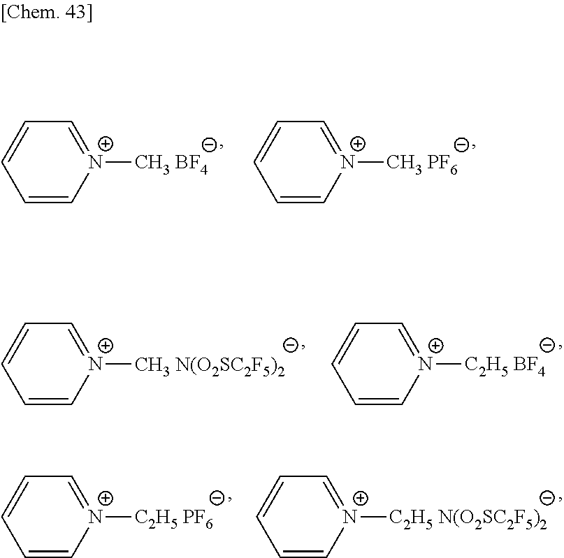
C1=CC=C[N+]([CH3 BF4])=C1.C1=CC=C[N+]([CH3 PF6])=C1.C1=CC=C[N+]([CH3 N(O2SC2F5)2])=C1.C1=CC=C[N+]([C2H5 BF4])=C1.C1=CC=C[N+]([C2H5 PF6])=C1.C1=CC=C[N+]([C2H5 N(O2SC2F5)2])=C1
